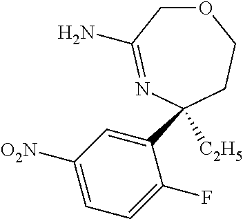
C1(C2([C2H5])N=C(N)COCC2)=CC([O2N])=CC=C1F
